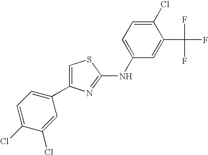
C1=C(NC2=NC(C3=CC=C(Cl)C(Cl)=C3)=CS2)C=C(C(F)(F)F)C(Cl)=C1
